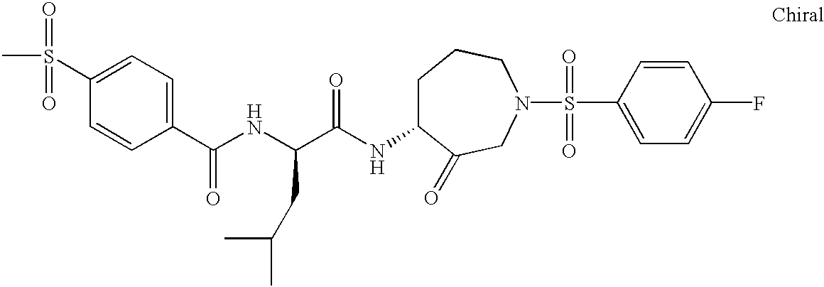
C1=C(S(C)(=O)=O)C=CC(C(NC(C(NC2CCCN(S(C3=CC=C(F)C=C3)(=O)=O)CC2=O)=O)CC(C)C)=O)=C1
